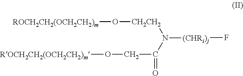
[(CHRi)j](F)N(C(CO[ROCH2CH2(OCH2CH2)m])=O)[CH2CH2]O[ROCH2CH2(OCH2CH2)m]
